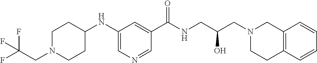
C1(C(NCC(CN2CC3=C(CC2)C=CC=C3)O)=O)=CC(NC2CCN(CC(F)(F)F)CC2)=CN=C1
